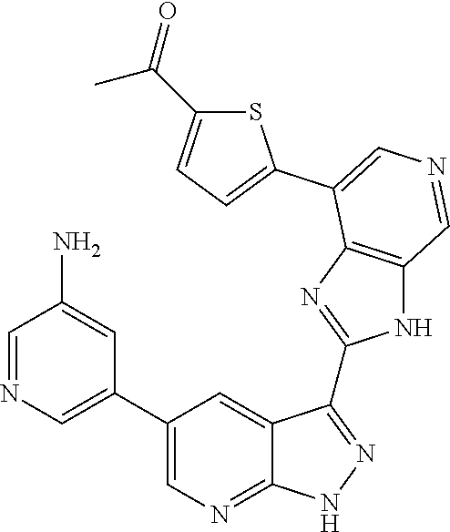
C1=NC=C(C2=CN=C3C(=C2)C(C2=NC4=C(N2)C=NC=C4C2=CC=C(C(=O)C)S2)=NN3)C=C1N
